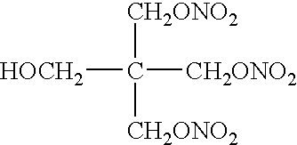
C([CH2ONO2])([HOCH2])([CH2ONO2])[CH2ONO2]
